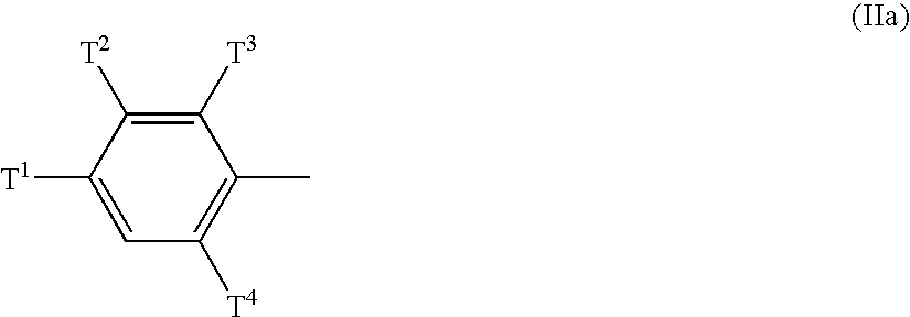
C1=C([T1])C([T2])=C([T3])C(C)=C1[T4]
